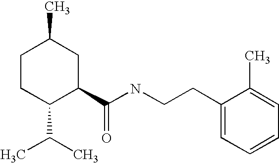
C1CC(C(C)C)C(C(NCCC2=CC=CC=C2C)=O)CC1C
